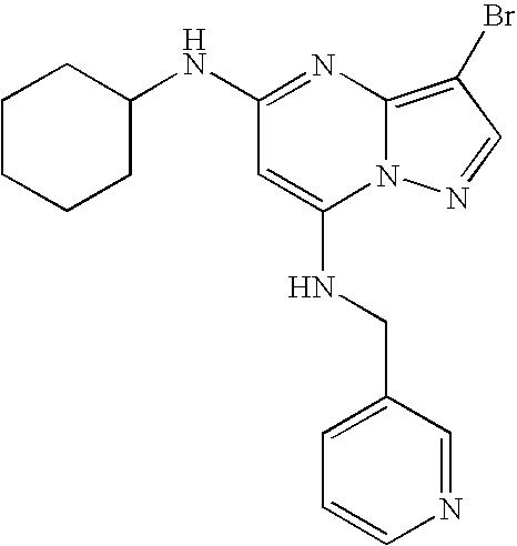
C1=CN=CC(CNC2=CC(NC3CCCCC3)=NC3=C(Br)C=NN23)=C1
